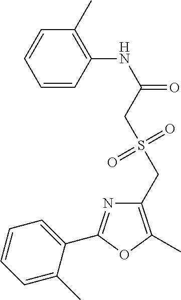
C1=CC(NC(=O)CS(CC2=C(C)OC(C3=CC=CC=C3C)=N2)(=O)=O)=C(C)C=C1
